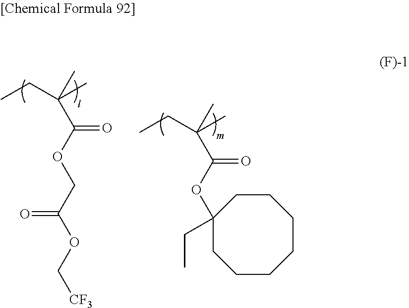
CC(C(OC1(CC)CCCCCCC1)=O)(C)CC.CC(C(OCC(OC[CF3])=O)=O)(C)CC
